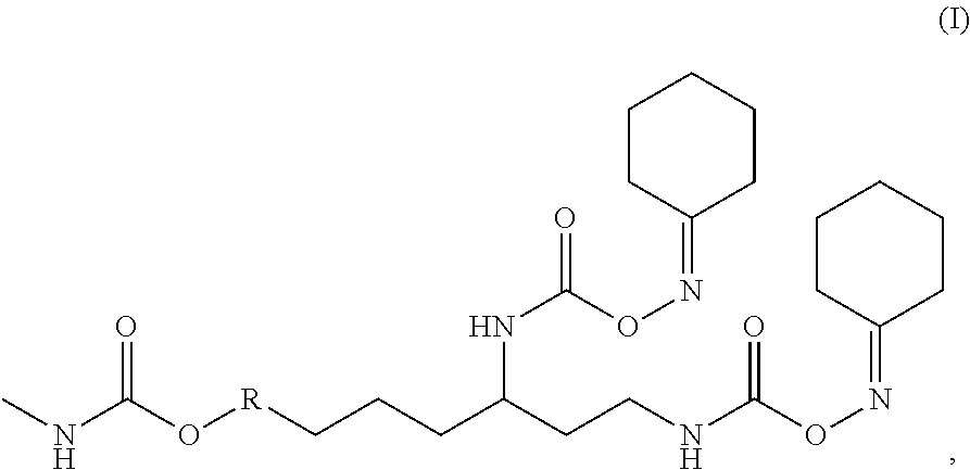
CNC(O[R]CCCC(CCNC(ON=C1CCCCC1)=O)NC(ON=C1CCCCC1)=O)=O
